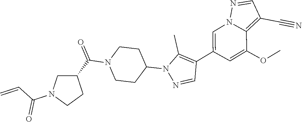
C1=C(C2=C(C)N(C3CCN(C(C4CN(C(C=C)=O)CC4)=O)CC3)N=C2)C=C(OC)C2=C(C#N)C=NN12
